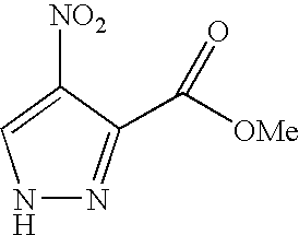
[NO2]C1=CNN=C1C([OMe])=O
